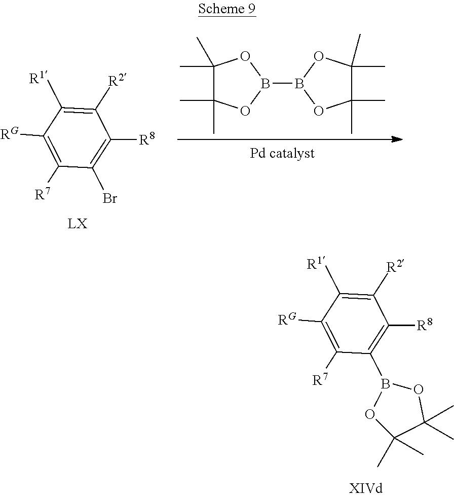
B1(B2OC(C)(C)C(C)(C)O2)OC(C)(C)C(C)(C)O1.BrC1=C([R8])C([R2])=C([R1])C([RG])=C1[R7].O1B(C2=C([R8])C([R2])=C([R1])C([RG])=C2[R7])OC(C)(C)C1(C)C
